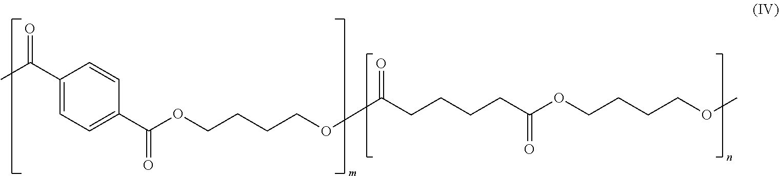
C1(C(C)=O)=CC=C(C(OCCCCOC(CCCCC(OCCCCOC)=O)=O)=O)C=C1
